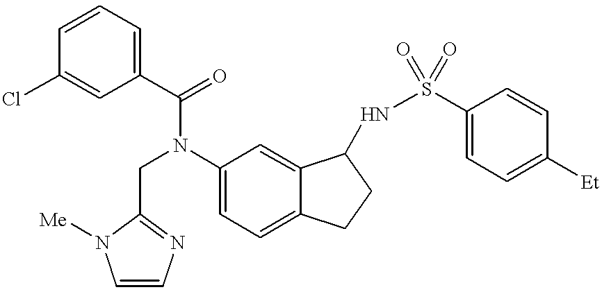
C(N(C1=CC=C2C(=C1)C(NS(C1=CC=C([Et])C=C1)(=O)=O)CC2)C(C1=CC=CC(Cl)=C1)=O)C1=NC=CN1[Me]
